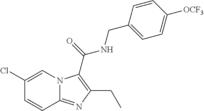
C1(Cl)=CN2C(=NC(CC)=C2C(=O)NCC2=CC=C([OCF3])C=C2)C=C1
